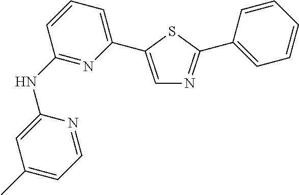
C1(NC2=NC(C3=CN=C(C4=CC=CC=C4)S3)=CC=C2)=CC(C)=CC=N1
